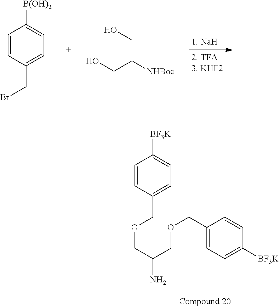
C1=CC(CBr)=CC=C1[B(OH)2].C(C(CO)[NHBoc])O.C1=CC(COCC(COCC2=CC=C([BF3K])C=C2)N)=CC=C1[BF3K]
